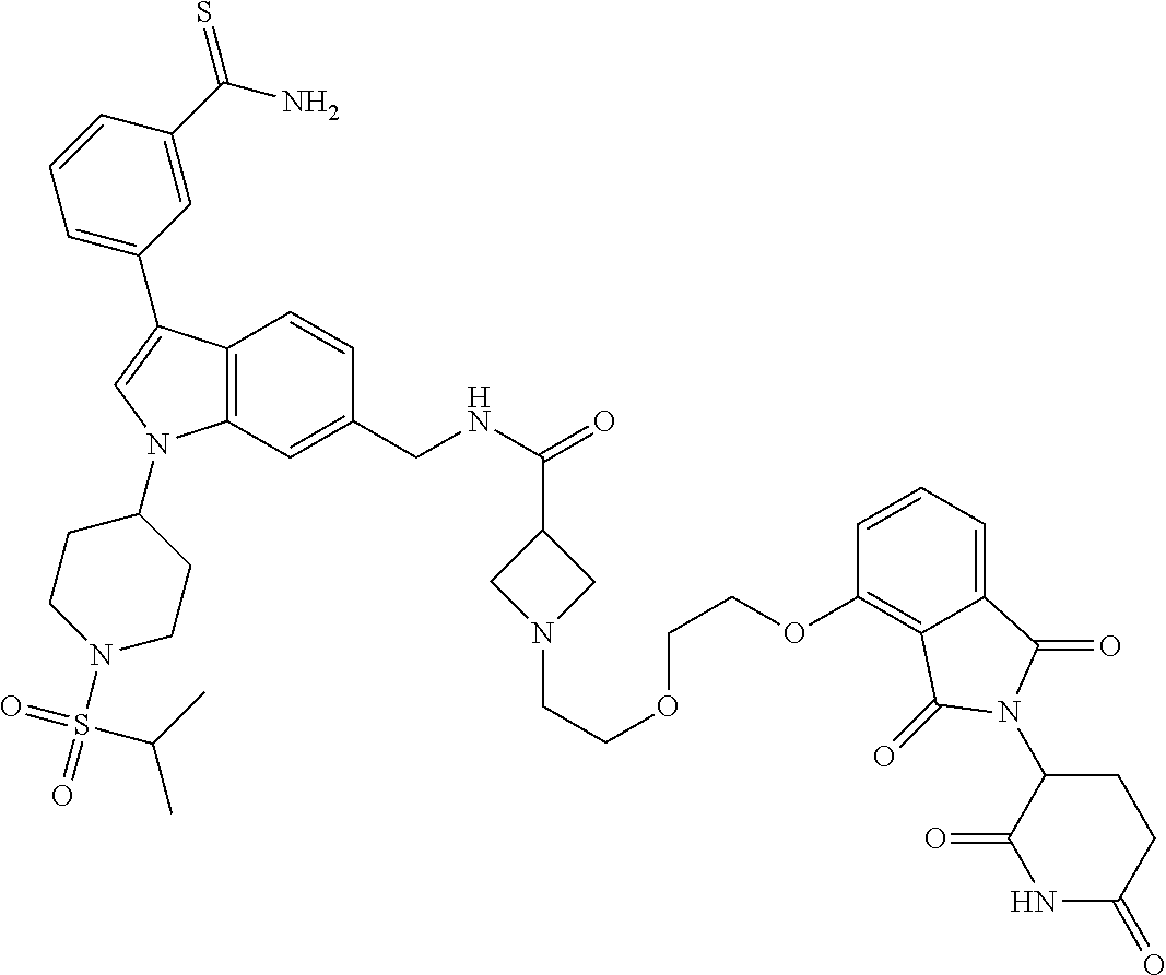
C12=C(C=C(CNC(=O)C3CN(CCOCCOC4=C5C(=CC=C4)C(=O)N(C4C(=O)NC(=O)CC4)C5=O)C3)C=C1)N(C1CCN(S(=O)(=O)C(C)C)CC1)C=C2C1=CC=CC(C(N)=S)=C1
